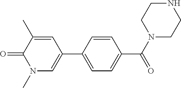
O=C1N(C)C=C(C2=CC=C(C(=O)N3CCNCC3)C=C2)C=C1C
